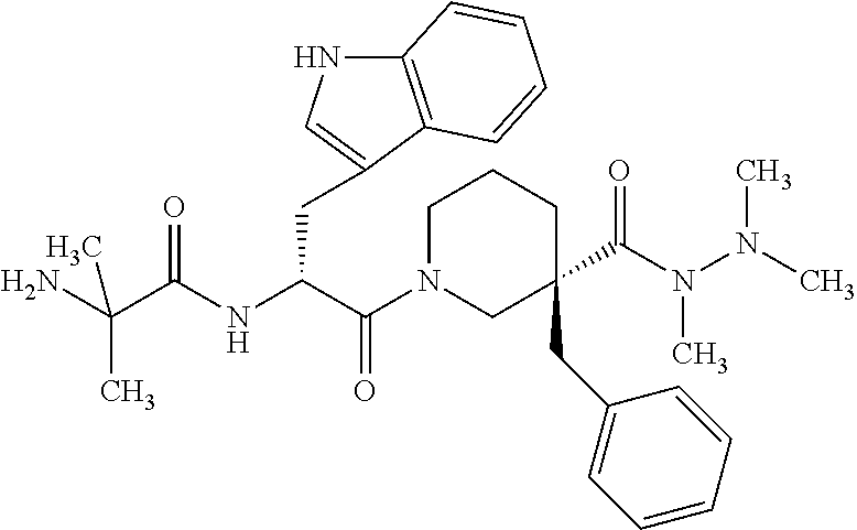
C12=C(C(CC(NC(C(N)(C)C)=O)C(N3CC(C(N(N(C)C)C)=O)(CC4=CC=CC=C4)CCC3)=O)=CN1)C=CC=C2
